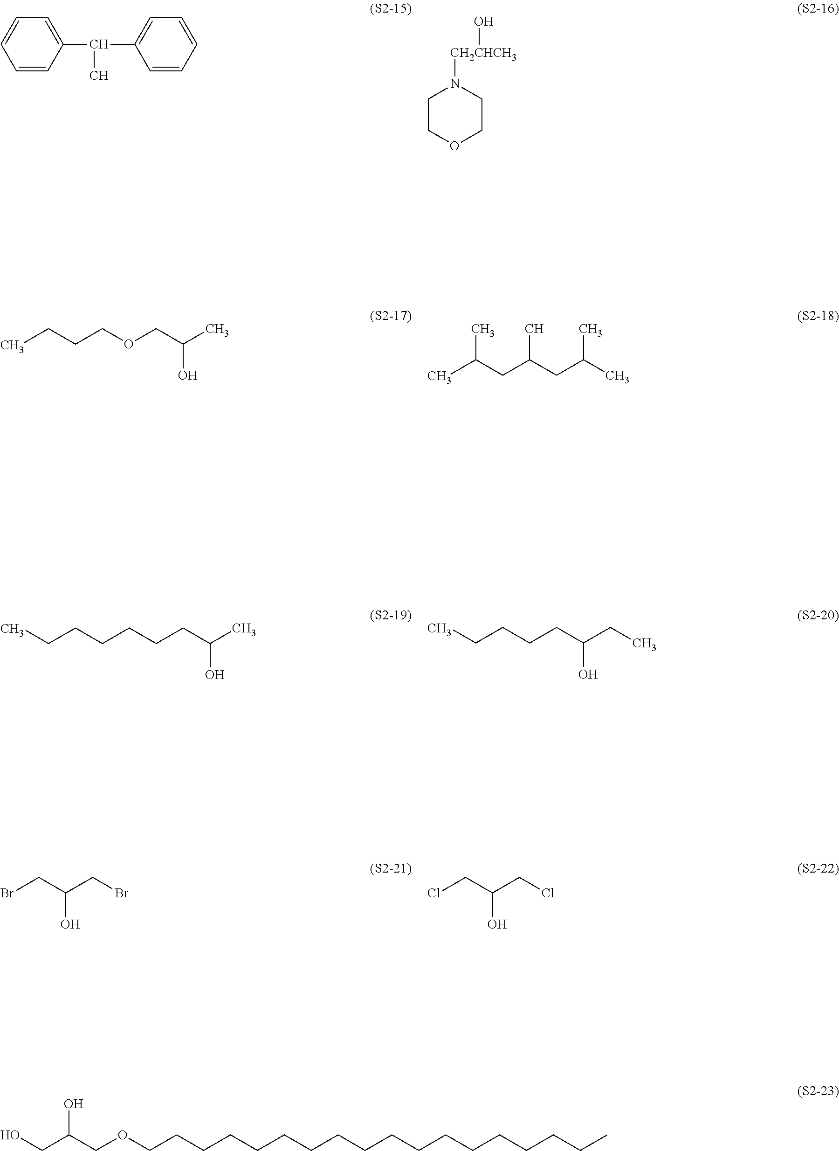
C1=CC(C(C2=CC=CC=C2)C)=CC=C1.C1COCCN1[CH2CHCH3]O.CCCCOCC(C)O.CC(CC(CC(C)C)C)C.CCCCCCCC(C)O.CCCCCC(CC)O.BrCC(O)CBr.ClCC(O)CCl.C(C(COCCCCCCCCCCCCCCCCCC)O)O
